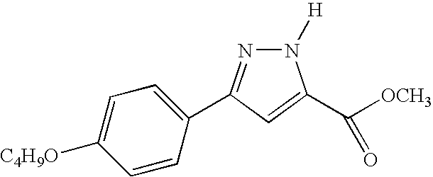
N1=C(C2=CC=C([C4H9O])C=C2)C=C(C([OCH3])=O)N1[H]
